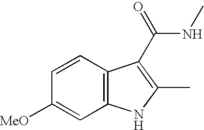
C12=C(C=CC([MeO])=C1)C(C(=O)NC)=C(C)N2
